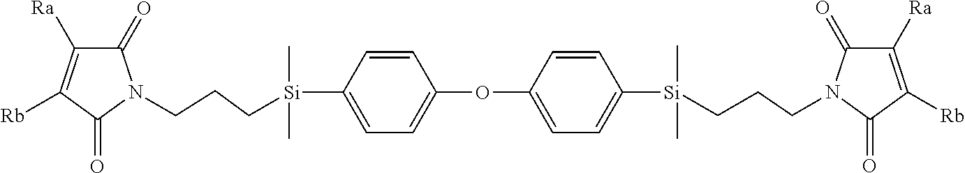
C1(=O)C([Ra])=C([Rb])C(=O)N1CCC[Si](C1=CC=C(OC2=CC=C([Si](C)(C)CCCN3C(=O)C([Ra])=C([Rb])C3=O)C=C2)C=C1)(C)C
